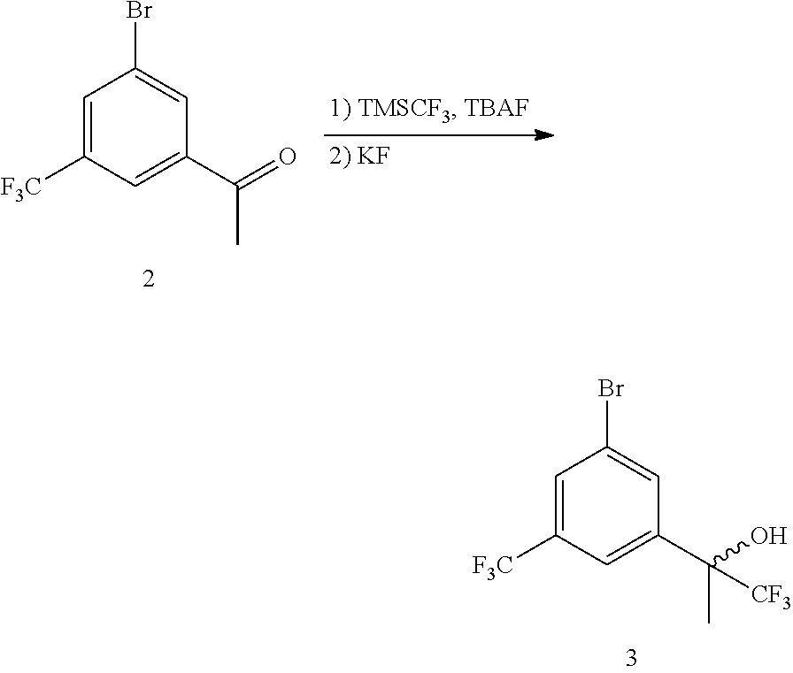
C1=C([F3C])C=C(C(=O)C)C=C1Br.C1=C([F3C])C=C(C(O)(C)[CF3])C=C1Br
